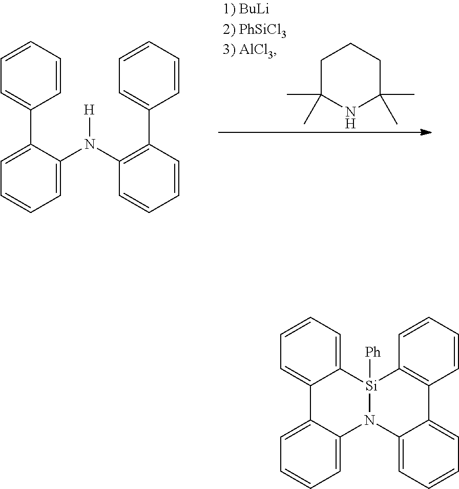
C1=C(C2=CC=CC=C2)C(N(C2=C(C3=CC=CC=C3)C=CC=C2)[H])=CC=C1.C1C(C)(C)NC(C)(C)CC1.C1=C2C(=CC=C1)N1C3=CC=CC=C3C3=C([Si]1([Ph])C1=CC=CC=C21)C=CC=C3
